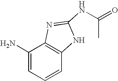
C1(N)=CC=CC2=C1N=C(NC(C)=O)N2
